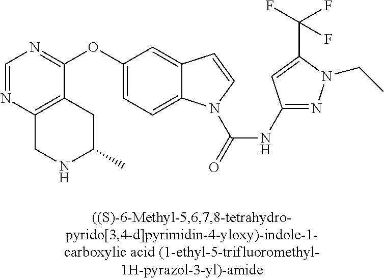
C1(OC2=CC=C3C(=C2)C=CN3C(=O)NC2=NN(CC)C(C(F)(F)F)=C2)=NC=NC2=C1CC(C)NC2
